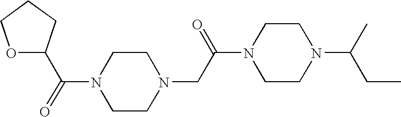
C1(C(=O)N2CCN(CC(N3CCN(C(CC)C)CC3)=O)CC2)OCCC1
